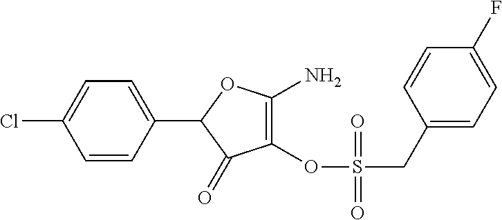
C1=CC(C2C(=O)C(OS(CC3=CC=C(F)C=C3)(=O)=O)=C(N)O2)=CC=C1Cl
